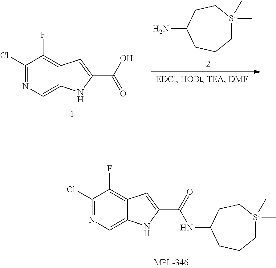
C1(Cl)=NC=C2C(=C1F)C=C(C(O)=O)N2.C1(N)CCC[Si](C)(C)CC1.C1(Cl)=NC=C2C(=C1F)C=C(C(=O)NC1CCC[Si](C)(C)CC1)N2
